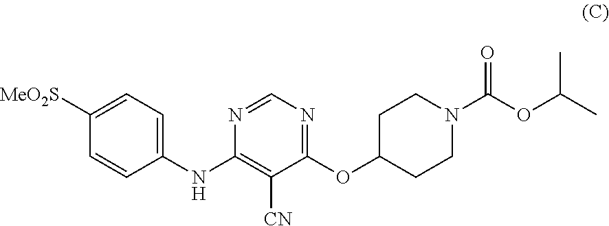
C1([MeO2S])=CC=C(NC2=C([CN])C(OC3CCN(C(OC(C)C)=O)CC3)=NC=N2)C=C1
